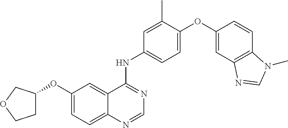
C1=C(OC2=CC3=C(C=C2)N(C)C=N3)C(C)=CC(NC2=NC=NC3=CC=C(OC4CCOC4)C=C23)=C1
